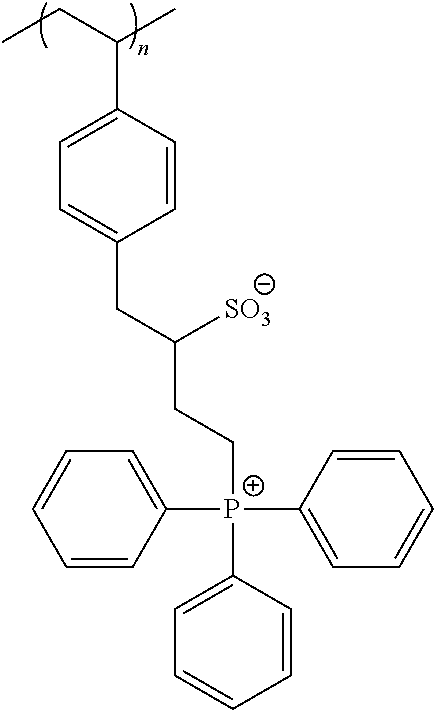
C1=CC(C(CC)C)=CC=C1CC(CC[P+](C1=CC=CC=C1)(C1=CC=CC=C1)C1=CC=CC=C1)[SO3]
